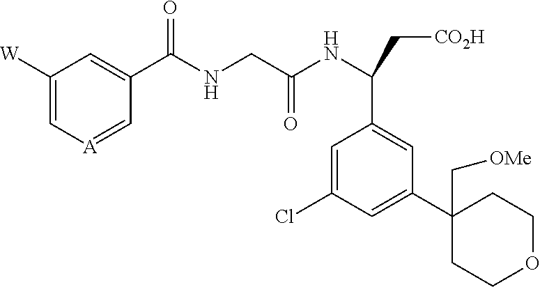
C1([W])=C[A]=CC(C(NCC(NC(C[CO2H])C2=CC(C3(C[OMe])CCOCC3)=CC(Cl)=C2)=O)=O)=C1
